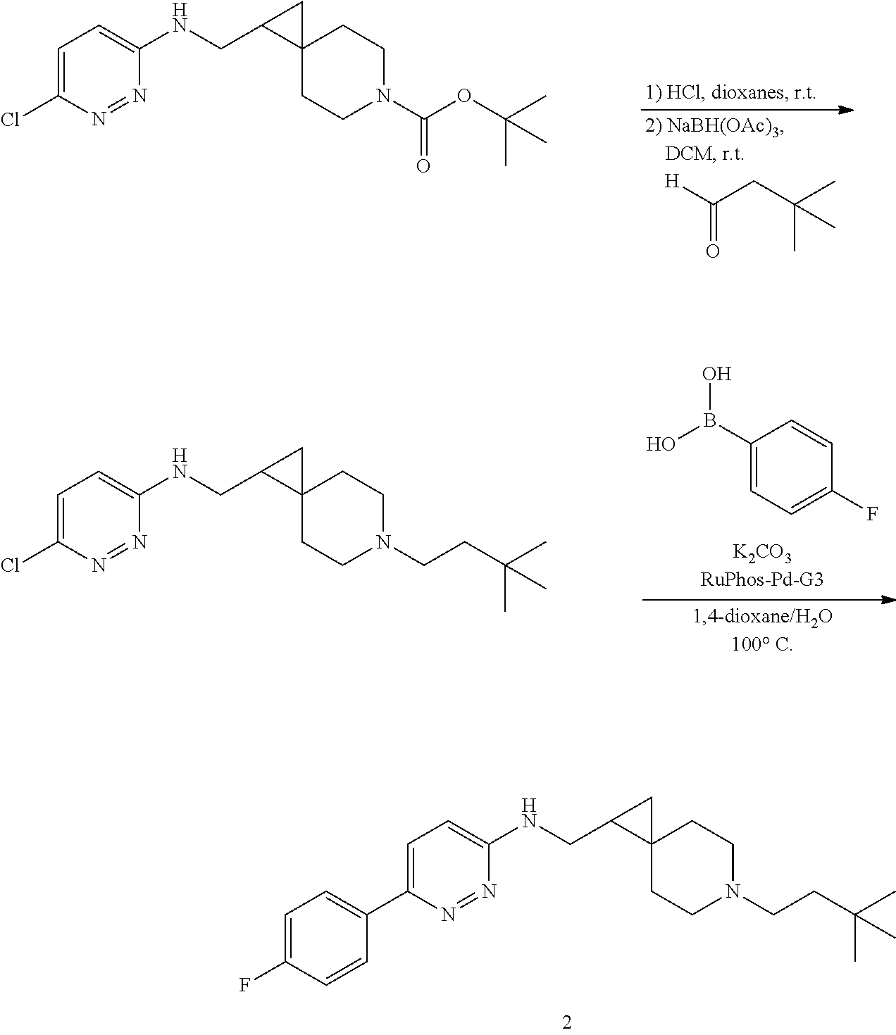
C1=C(Cl)N=NC(NCC2C3(C2)CCN(C(OC(C)(C)C)=O)CC3)=C1.O=C([H])CC(C)(C)C.C1=C(C2=CC=C(F)C=C2)N=NC(NCC2C3(C2)CCN(CCC(C)(C)C)CC3)=C1.C1=C(Cl)N=NC(NCC2C3(C2)CCN(CCC(C)(C)C)CC3)=C1.C1(B(O)O)=CC=C(F)C=C1
